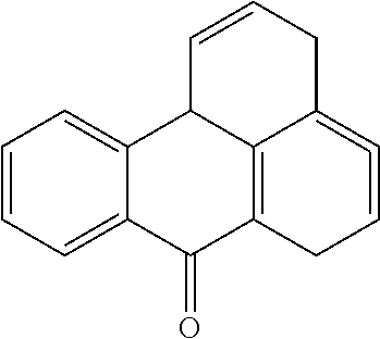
C1=CC=C2C(=C1)C1C3=C(C2=O)CC=C=C3CC=C1
